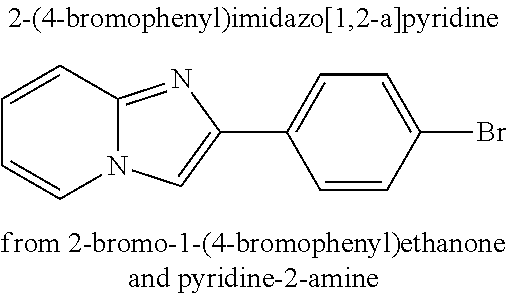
C1=CC2=NC(C3=CC=C(Br)C=C3)=CN2C=C1
